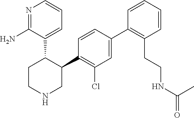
C1(C2=C(Cl)C=C(C3=C(CCNC(=O)C)C=CC=C3)C=C2)C(C2=CC=CN=C2N)CCNC1
